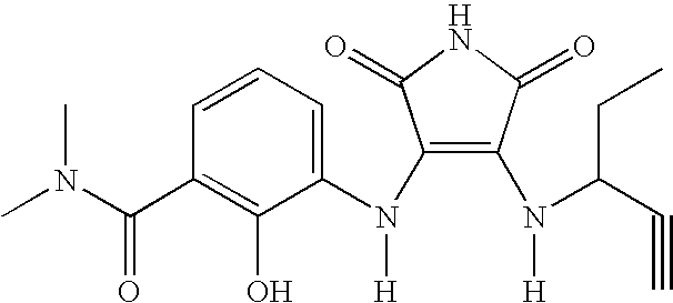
C1(N(C2=CC=CC(C(N(C)C)=O)=C2O)[H])=C(N(C(C#C)CC)[H])C(=O)NC1=O
